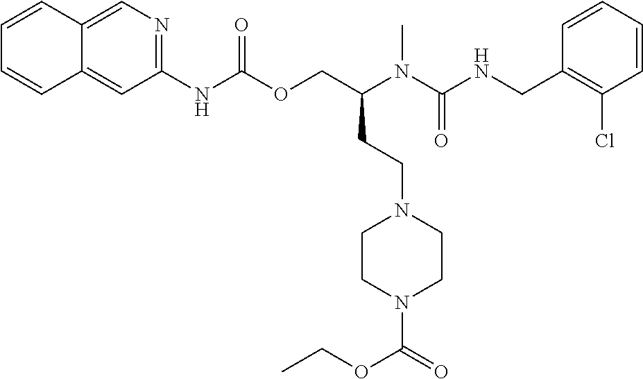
C1=CC(CNC(N(C(COC(NC2=NC=C3C(=C2)C=CC=C3)=O)CCN2CCN(C(=O)OCC)CC2)C)=O)=C(Cl)C=C1
